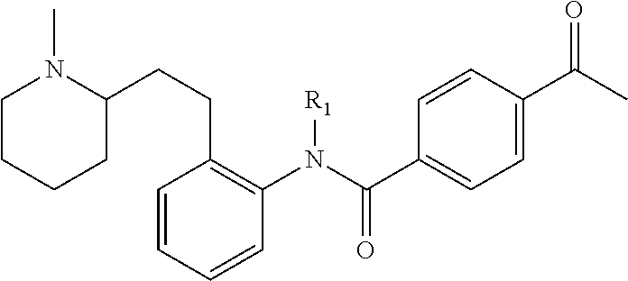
C1CCCC(CCC2=C(N([R1])C(=O)C3=CC=C(C(=O)C)C=C3)C=CC=C2)N1C
